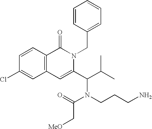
C12=C(C=CC(Cl)=C1)C(=O)N(CC1=CC=CC=C1)C(C(C(C)C)N(CCCN)C(=O)C[MeO])=C2
